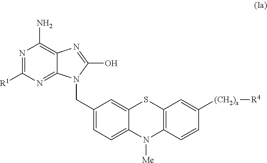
C12=CC(CN3C4=NC([R1])=NC(N)=C4N=C3O)=CC=C1N([Me])C1=C(S2)C=C([(CH2)x][R4])C=C1
